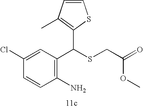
C1=CC(Cl)=CC(C(SCC(OC)=O)C2=C(C)C=CS2)=C1N
